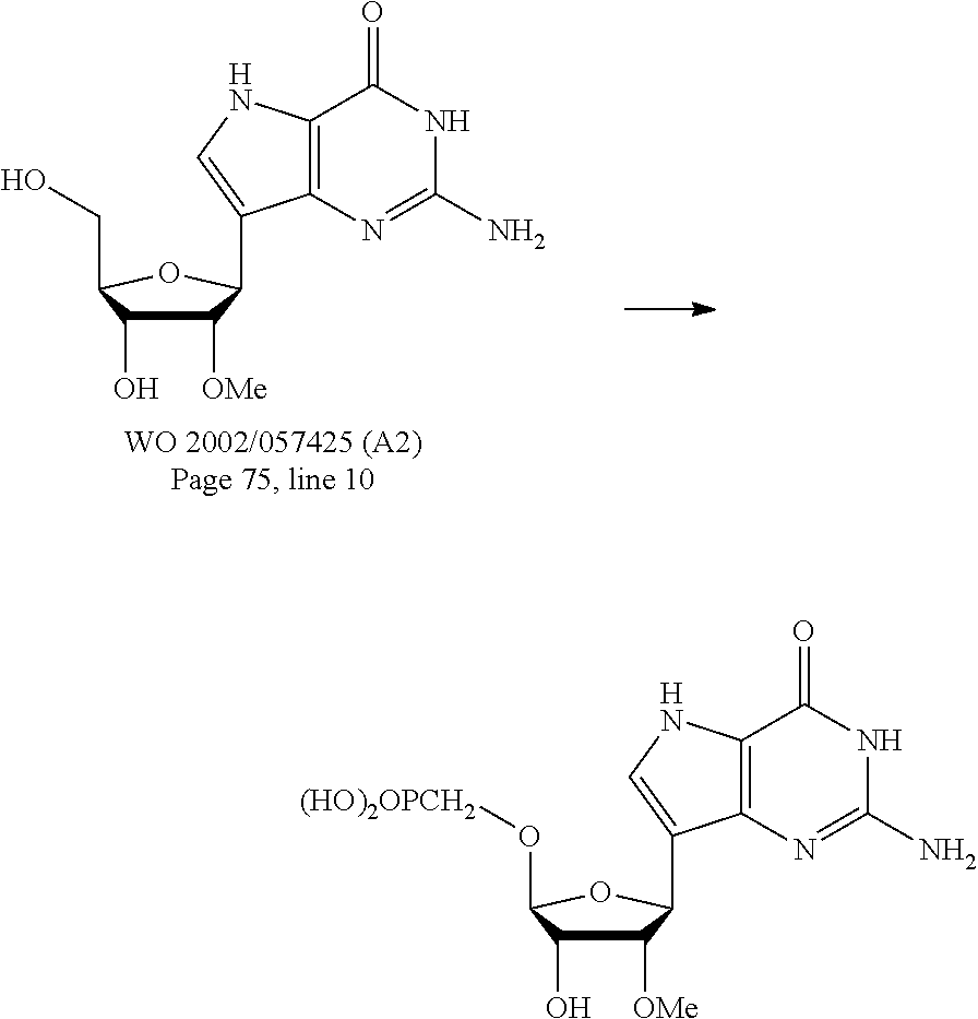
C1([OMe])C(O)C(CO)OC1C1=CNC2=C1N=C(N)NC2=O.C1([OMe])C(O)C(O[(HO)2OPCH2])OC1C1=CNC2=C1N=C(N)NC2=O
